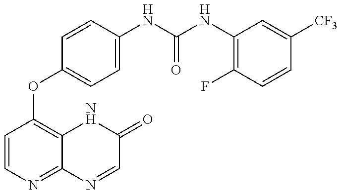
C1=CN=C2C(=C1OC1=CC=C(NC(=O)NC3=C(F)C=CC([CF3])=C3)C=C1)NC(=O)C=N2
